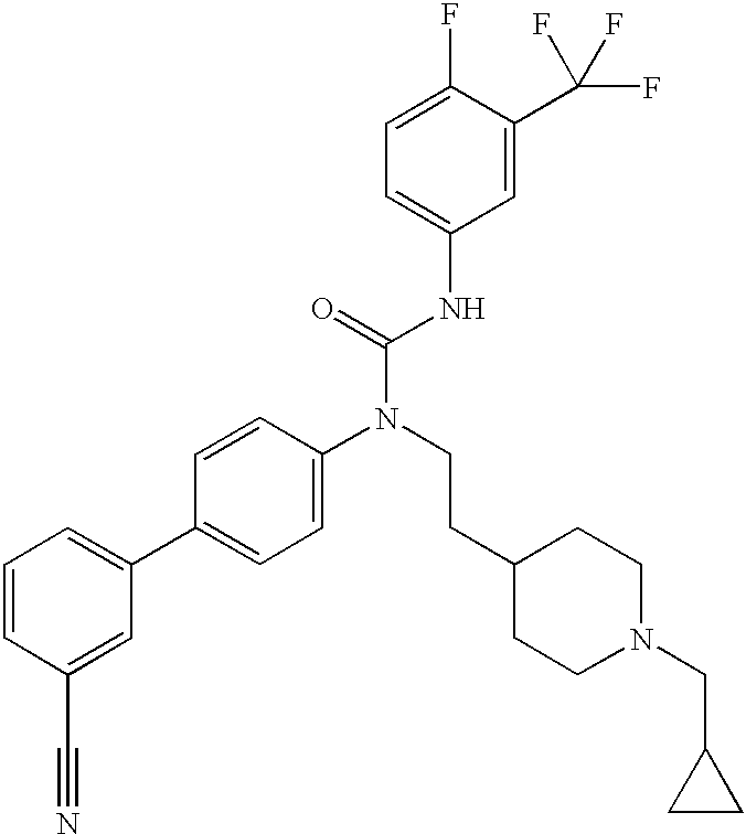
C1=CC(C#N)=CC(C2=CC=C(N(CCC3CCN(CC4CC4)CC3)C(=O)NC3=CC=C(F)C(C(F)(F)F)=C3)C=C2)=C1
